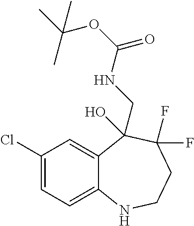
C1(Cl)=CC=C2C(=C1)C(O)(CNC(OC(C)(C)C)=O)C(F)(F)CCN2
